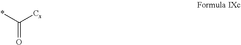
*C([Cx])=O
